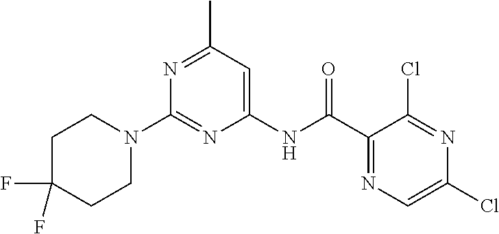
C1(NC(C2=NC=C(Cl)N=C2Cl)=O)=CC(C)=NC(N2CCC(F)(F)CC2)=N1
